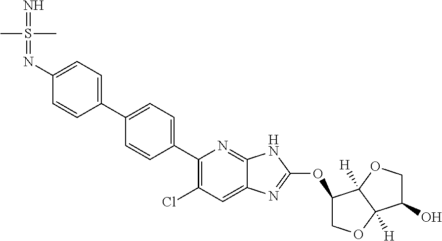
C1(C2=CC=C(C3=CC=C(N=S(C)(C)=N)C=C3)C=C2)=C(Cl)C=C2C(=N1)NC(OC1COC3([H])C1([H])OCC3O)=N2
